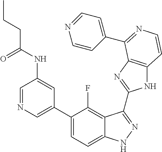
C1=C(C2=CC=C3C(=C2F)C(C2=NC4=C(N2)C=CN=C4C2=CC=NC=C2)=NN3)C=C(NC(CCC)=O)C=N1
